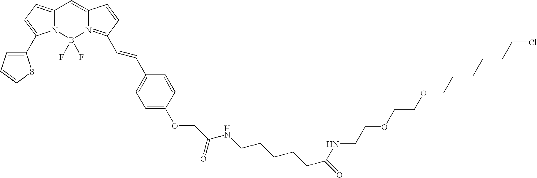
C1(C2=CC=C3N2B(F)(F)N2=C(C=CC4=CC=C(OCC(=O)NCCCCCC(NCCOCCOCCCCCCCl)=O)C=C4)C=CC2=C3)=CC=CS1
